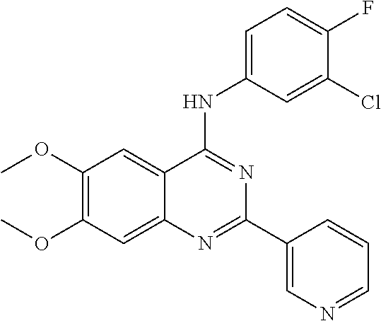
C1(OC)=C(OC)C=C2C(=C1)C(NC1=CC=C(F)C(Cl)=C1)=NC(C1=CN=CC=C1)=N2
